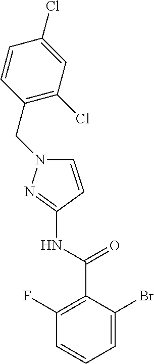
C1=C(Br)C(C(NC2=NN(CC3=C(Cl)C=C(Cl)C=C3)C=C2)=O)=C(F)C=C1
